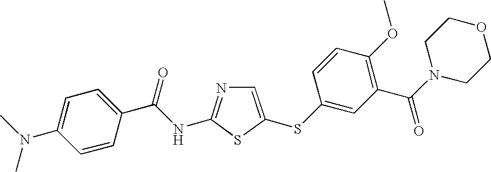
C1=C(SC2=CC(C(N3CCOCC3)=O)=C(OC)C=C2)SC(NC(C2=CC=C(N(C)C)C=C2)=O)=N1
